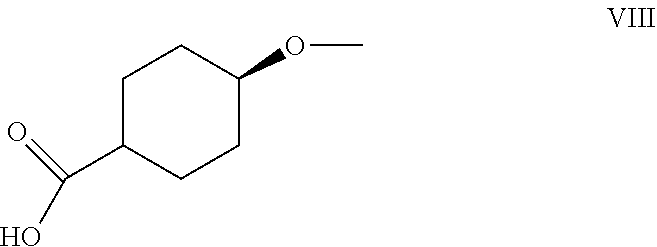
C1C(C(=O)O)CCC(OC)C1
